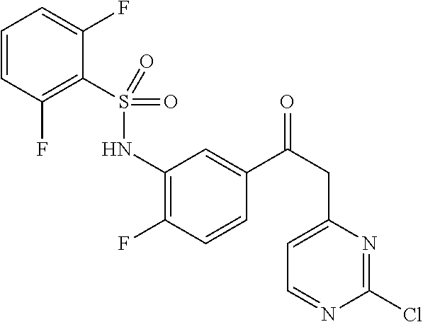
C1(NS(C2=C(F)C=CC=C2F)(=O)=O)=C(F)C=CC(C(CC2=CC=NC(Cl)=N2)=O)=C1
